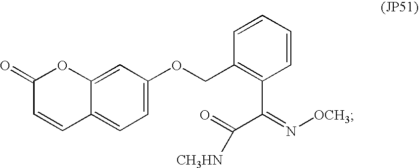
C12=CC(OCC3=C(C(=N[OCH3])C(=O)[CH3HN])C=CC=C3)=CC=C1C=CC(=O)O2
